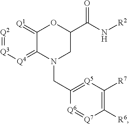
[Q2]=[Q3][Q4]=C1C(=[Q1])OC(C(N[R2])=O)CN1CC1=[Q5]C([R7])=C([R6])[Q7]=[Q6]1
